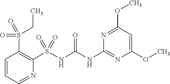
C1=C(OC)N=C(NC(NS(=O)(=O)C2=C(S(CC)(=O)=O)C=CC=N2)=O)N=C1OC
